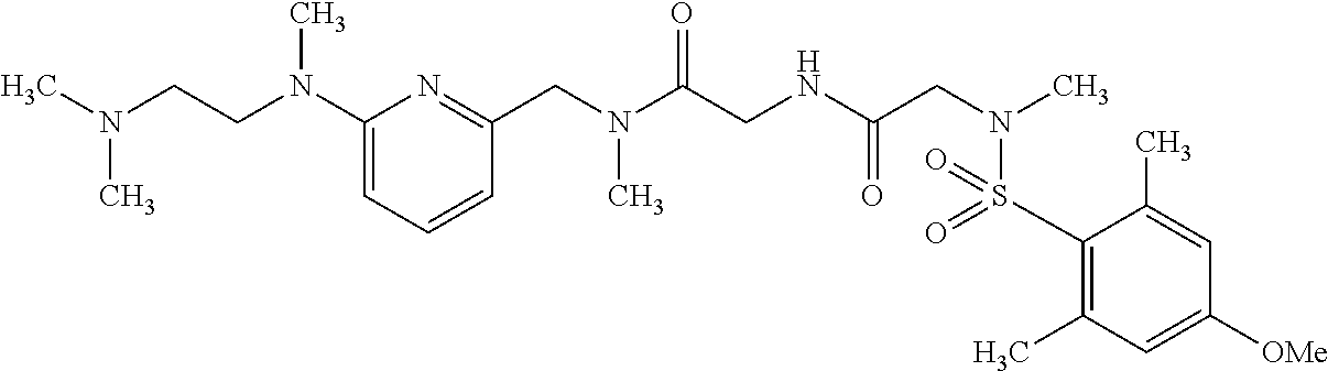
C1=C(N(CCN(C)C)C)N=C(CN(C(CNC(CN(C)S(C2=C(C)C=C([OMe])C=C2C)(=O)=O)=O)=O)C)C=C1
